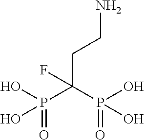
P(C(P(O)(=O)O)(CCN)F)(O)(O)=O
